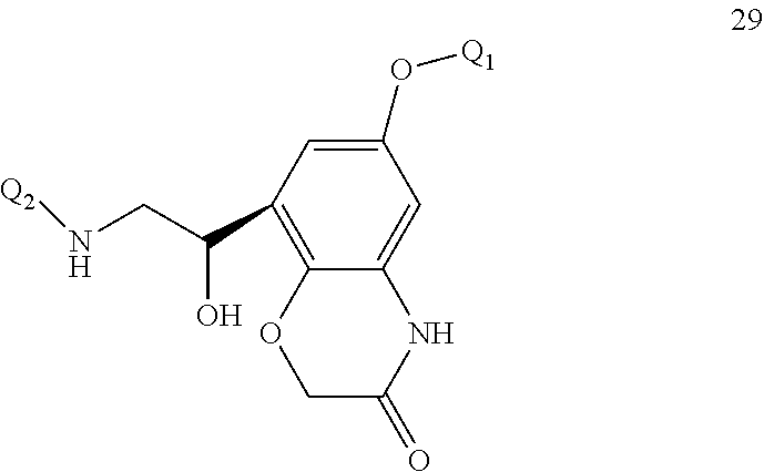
C1(O[Q1])=CC(C(CN[Q2])O)=C2C(=C1)NC(=O)CO2
